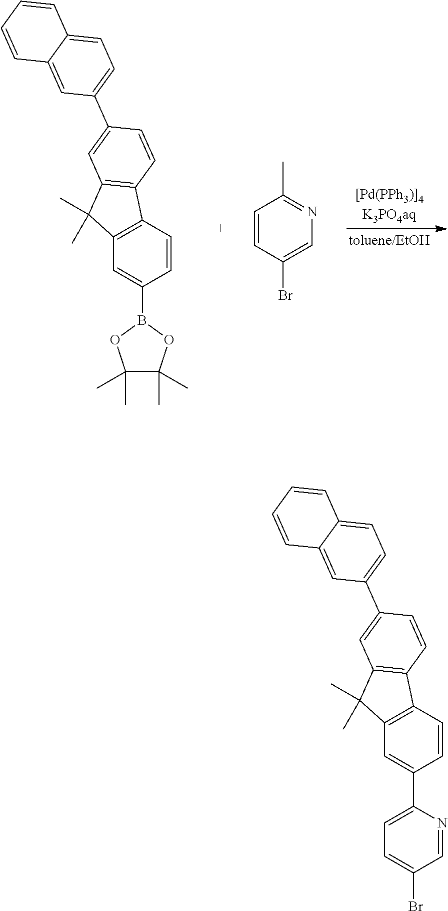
C12=C(C=CC(B3OC(C)(C)C(C)(C)O3)=C1)C1=C(C2(C)C)C=C(C2=CC=C3C(=C2)C=CC=C3)C=C1.C1=CC(Br)=CN=C1C.C12=C(C=CC(C3=CC=C(Br)C=N3)=C1)C1=C(C2(C)C)C=C(C2=CC=C3C(=C2)C=CC=C3)C=C1
